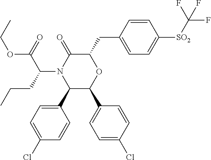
C1(C2=CC=C(Cl)C=C2)C(C2=CC=C(Cl)C=C2)OC(CC2=CC=C([SO2]C(F)(F)F)C=C2)C(=O)N1C(C(=O)OCC)CCC
